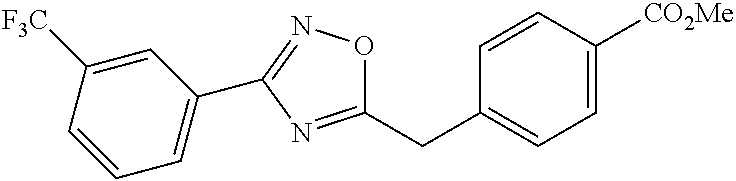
C1=CC([CO2Me])=CC=C1CC1=NC(C2=CC=CC([F3C])=C2)=NO1
